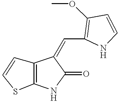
C12=C(NC(=O)C1=CC1=C(OC)C=CN1)SC=C2
